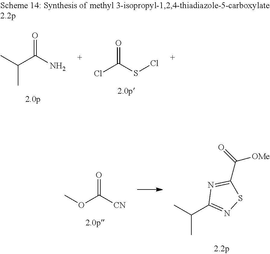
C(C1=NSC(C(=O)[OMe])=N1)(C)C.O=C([CN])OC.O=C(SCl)Cl.O=C(N)C(C)C
